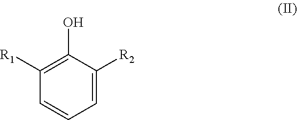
C1=C([R2])C(O)=C([R1])C=C1
